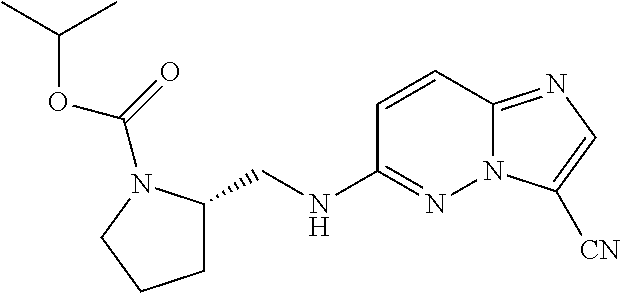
C1=CC2=NC=C([CN])N2N=C1NCC1CCCN1C(OC(C)C)=O
